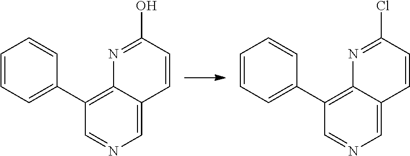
C1(C2=CC=CC=C2)=C2C(=CN=C1)C=CC(O)=N2.C1(C2=CC=CC=C2)=C2C(=CN=C1)C=CC(Cl)=N2
